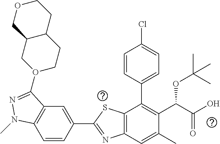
C1=CC(C2=NC3=C(S2)C(C2=CC=C(Cl)C=C2)=C(C(C(O)=O)OC(C)(C)C)C(C)=C3)=CC2=C1N(C)N=C2O1CCC2C(C1)COCC2
